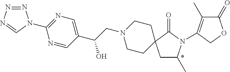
N1=NN=CN1C1=NC=C(C(CN2CCC3(CC2)CC(C)N(C2=C(C)C(=O)OC2)C3=O)O)C=N1
